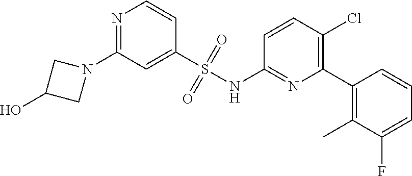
N1(C2=NC=CC(S(NC3=NC(C4=C(C)C(F)=CC=C4)=C(Cl)C=C3)(=O)=O)=C2)CC(O)C1
